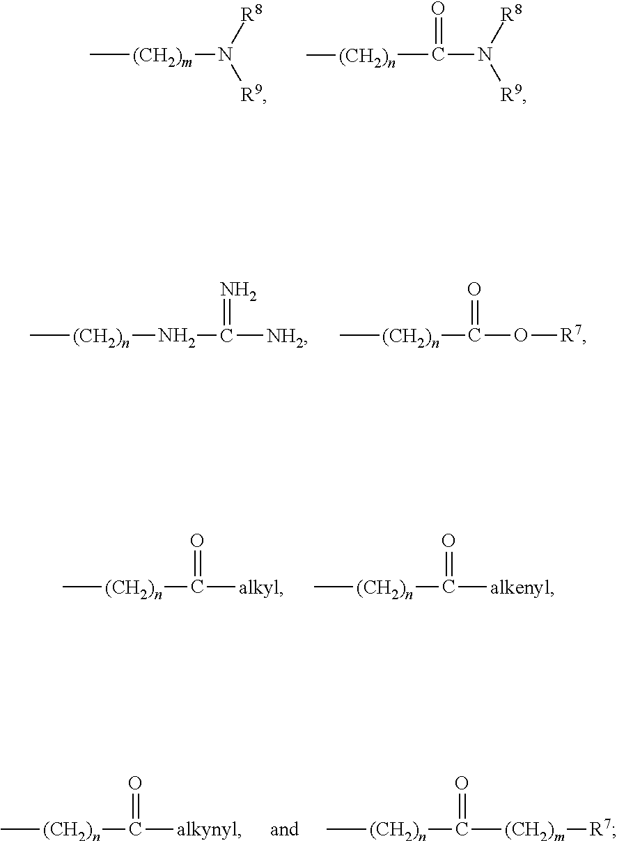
C[(CH2)n]NC(=N)[NH2].C[(CH2)n]C(=O)O[R7].C[(CH2)n]C(=O)[alkyl].C[(CH2)n]C(=O)[alkenyl].C[(CH2)n]C(=O)[alkynyl].C[(CH2)n]C(=O)[(CH2)m][R7].C[(CH2)m]N([R9])[R8].C(N([R9])[R8])([(CH2)n]C)=O
